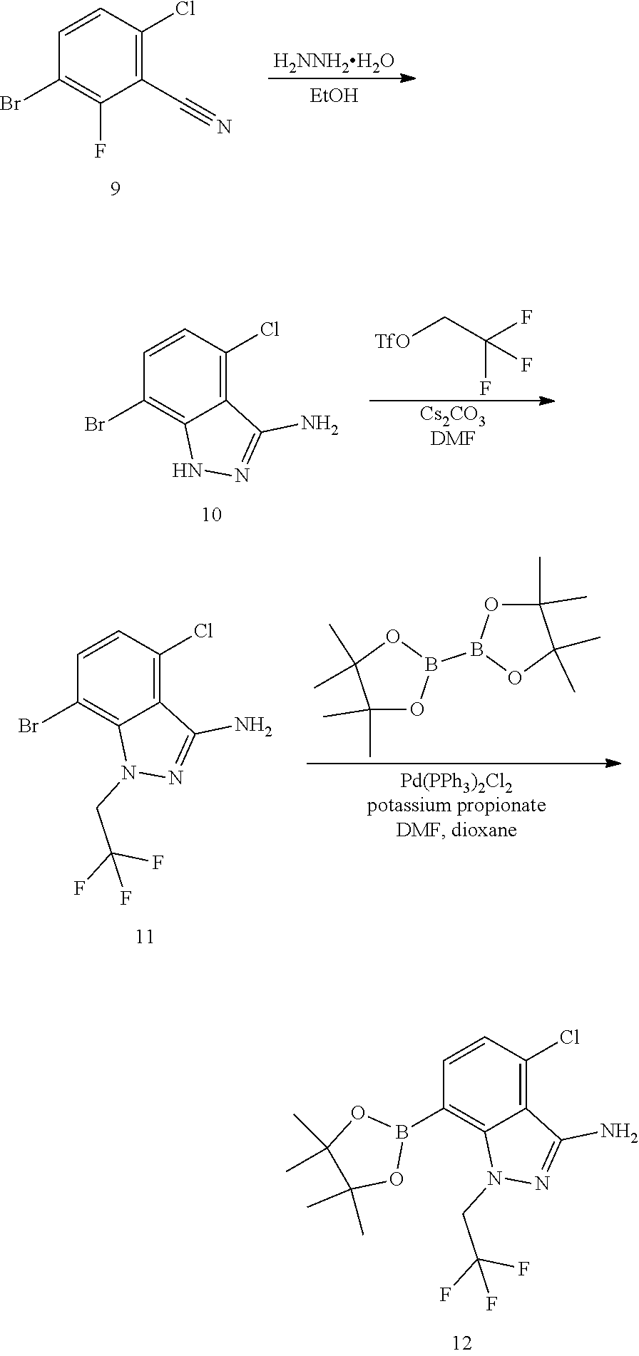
C1(C#N)=C(Cl)C=CC(Br)=C1F.[H2NNH2H2O].[EtOH].C12=C(Cl)C=CC(Br)=C1NN=C2N.[TfO]CC(F)(F)F.[Cs2CO3DMF].C12=C(Cl)C=CC(Br)=C1N(CC(F)(F)F)N=C2N.C1(C)(C)OB(B2OC(C)(C)C(C)(C)O2)OC1(C)C.C12=C(Cl)C=CC(B3OC(C)(C)C(C)(C)O3)=C1N(CC(F)(F)F)N=C2N
